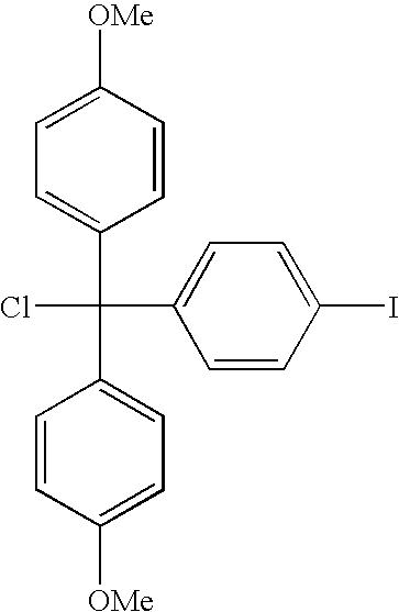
C1=CC([OMe])=CC=C1C(C1=CC=C([OMe])C=C1)(C1=CC=C(I)C=C1)Cl
